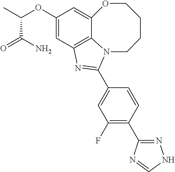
C12=C3C=C(OC(C)C(N)=O)C=C1OCCCCN2C(C1=CC(F)=C(C2=NNC=N2)C=C1)=N3
